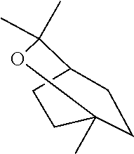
C1CC2(C)CCC1C(C)(C)O2
